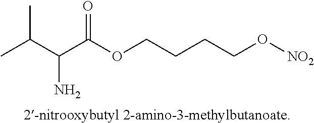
CC(C(C(OCCCCO[NO2])=O)N)C
